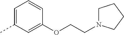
C1=C(C)C=C(OCCN2CCCC2)C=C1
